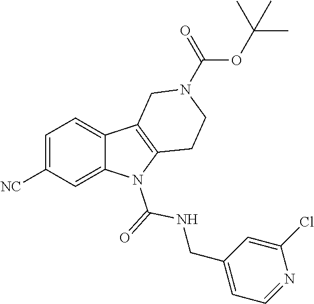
C1=C([NC])C=C2C(=C1)C1=C(N2C(=O)NCC2=CC=NC(Cl)=C2)CCN(C(OC(C)(C)C)=O)C1
